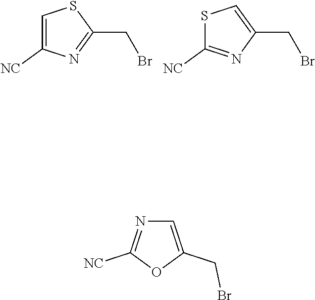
C1=C([NC])N=C(CBr)S1.S1C([NC])=NC(CBr)=C1.N1=C([NC])OC(CBr)=C1
